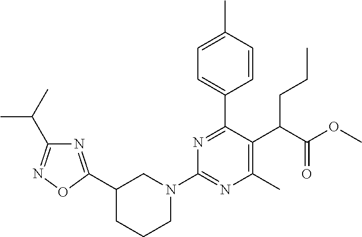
C1(C2=NC(C(C)C)=NO2)CCCN(C2=NC(C)=C(C(C(OC)=O)CCC)C(C3=CC=C(C)C=C3)=N2)C1
